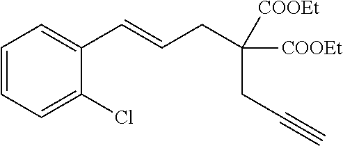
C1=CC=C(Cl)C(C=CCC(CC#C)([COOEt])[COOEt])=C1
